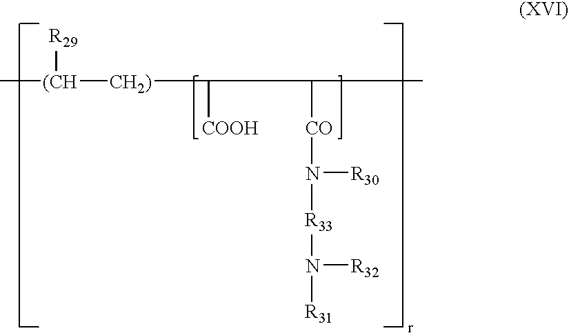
C[(CH]([CH2)]C(C(C)[CO]N([R33]N([R31])[R32])[R30])[COOH])[R29]
